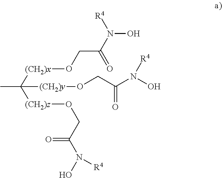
CC([(CH2)y]OCC(N(O)[R4])=O)([(CH2)z]OCC(N(O)[R4])=O)[(CH2)x]OCC(N([R4])O)=O
